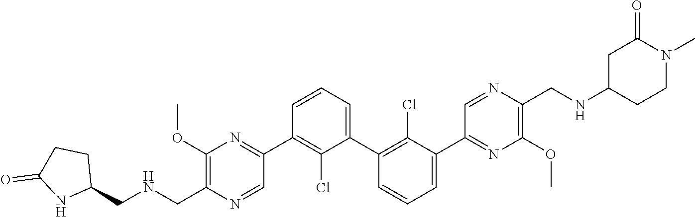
C1(OC)=C(C[HN]CC2CCC(=O)N2)N=CC(C2=C(Cl)C(C3=C(Cl)C(C4=NC(OC)=C(CNC5CCN(C)C(=O)C5)N=C4)=CC=C3)=CC=C2)=N1
